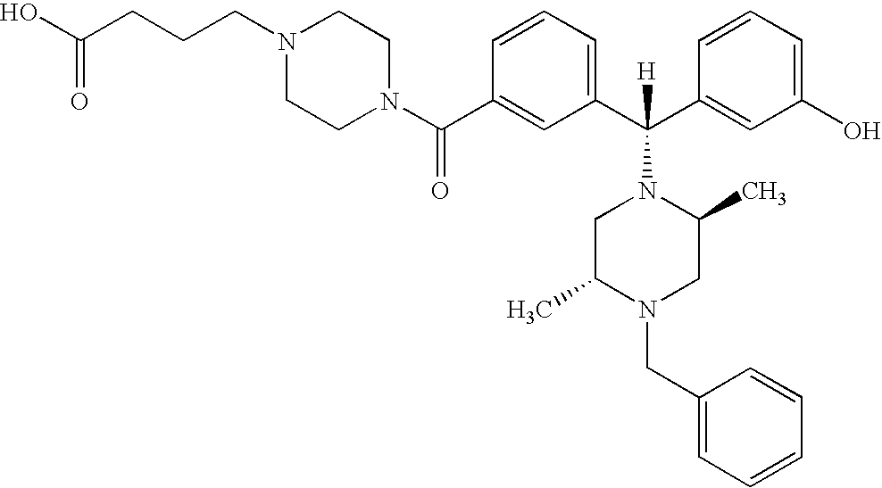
C1(C(N2CCN(CCCC(O)=O)CC2)=O)=CC(C(C2=CC(O)=CC=C2)([H])N2CC(C)N(CC3=CC=CC=C3)CC2C)=CC=C1
